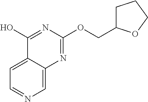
C1=C2C(=CN=C1)N=C(OCC1CCCO1)N=C2O
